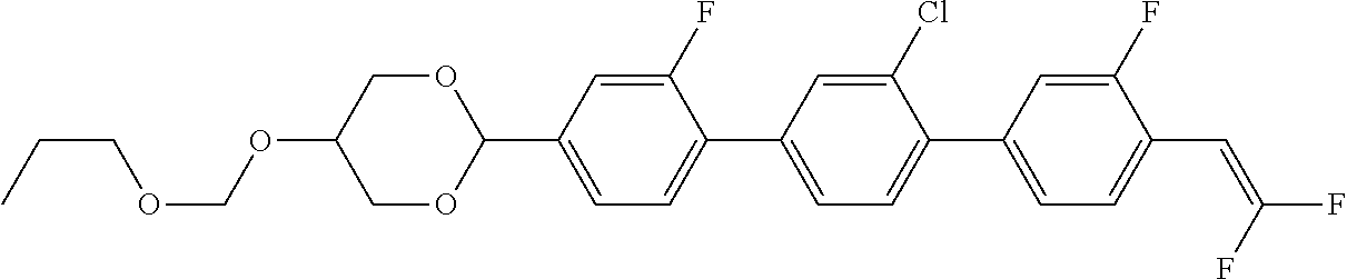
O1CC(OCOCCC)COC1C1=CC=C(C2=CC=C(C3=CC=C(C=C(F)F)C(F)=C3)C(Cl)=C2)C(F)=C1
